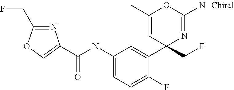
C(NC1=CC=C(F)C(C2(CF)N=C(N)OC(C)=C2)=C1)(=O)C1=COC(CF)=N1
